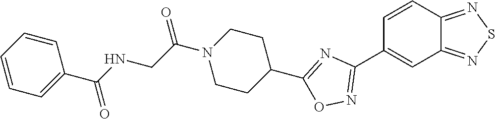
C1=CC2=NSN=C2C=C1C1=NOC(C2CCN(C(=O)CNC(C3=CC=CC=C3)=O)CC2)=N1
